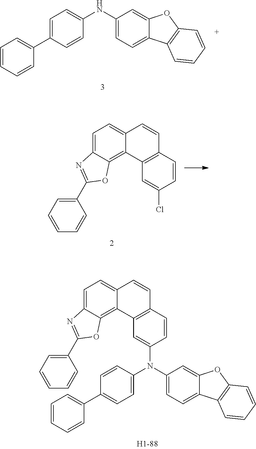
C1=CC=CC(C2=CC=C(N(C3=CC=C4C(=C3)OC3=C4C=CC=C3)C3=CC4=C(C=C3)C=CC3=CC=C5C(=C43)OC(C3=CC=CC=C3)=N5)C=C2)=C1.C1=CC=CC(C2=CC=C(NC3=CC=C4C(=C3)OC3=C4C=CC=C3)C=C2)=C1.C1=C2C(=C3C(=C1)C=CC1=C3C=C(Cl)C=C1)OC(C1=CC=CC=C1)=N2
